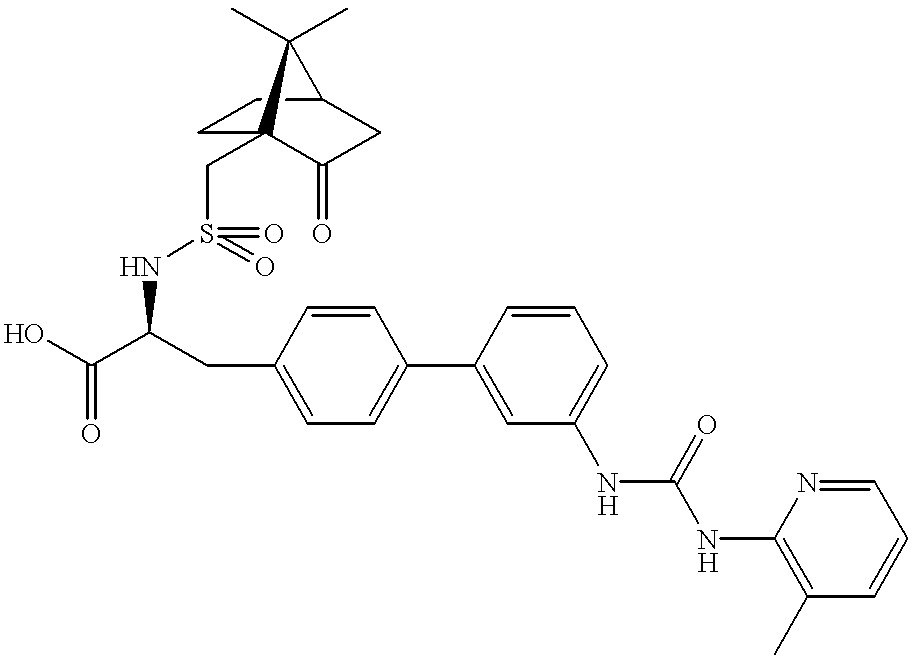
OC(C(CC1=CC=C(C2=CC(NC(NC3=C(C)C=CC=N3)=O)=CC=C2)C=C1)NS(=O)(CC12CCC(CC1=O)C2(C)C)=O)=O
